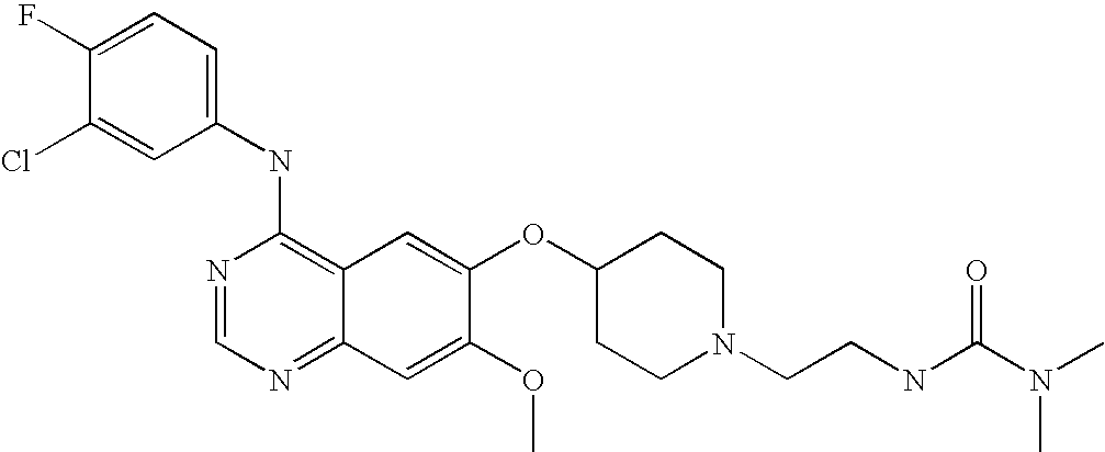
C1(NC2=C3C(=NC=N2)C=C(OC)C(OC2CCN(CCNC(N(C)C)=O)CC2)=C3)=CC=C(F)C(Cl)=C1
